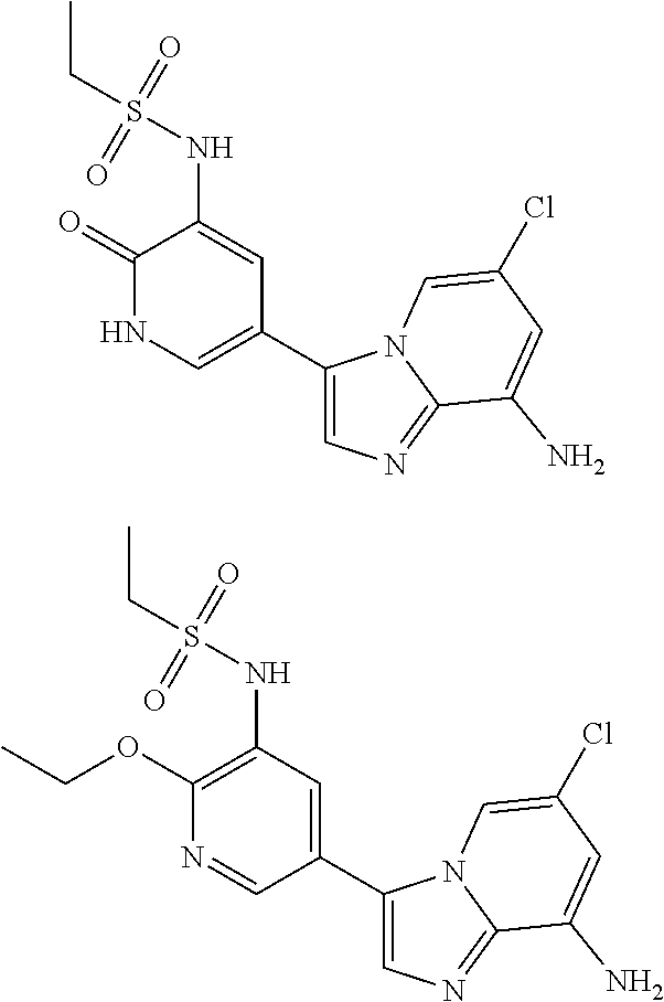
C1(C2=CNC(=O)C(NS(=O)(=O)CC)=C2)=CN=C2N1C=C(Cl)C=C2N.C1(C2=CC(NS(=O)(=O)CC)=C(OCC)N=C2)=CN=C2N1C=C(Cl)C=C2N
